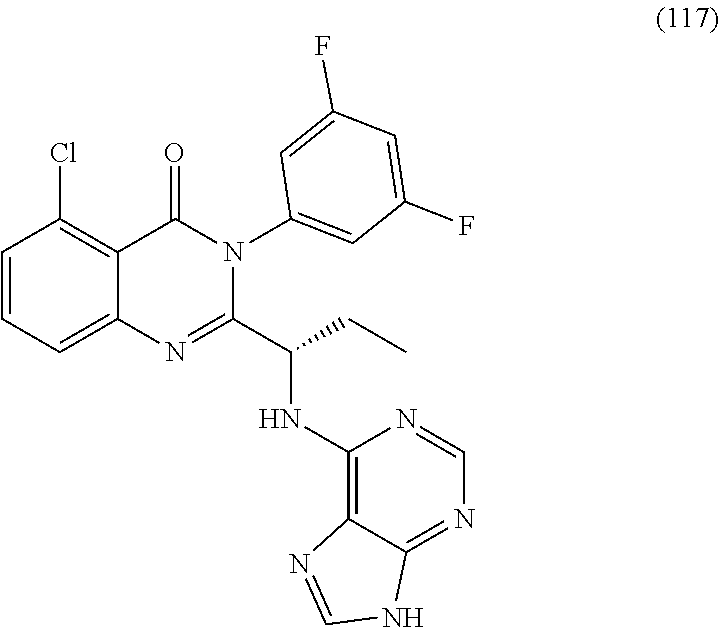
C1=CC=C2C(=C1Cl)C(=O)N(C1=CC(F)=CC(F)=C1)C(C(CC)NC1=C3C(=NC=N1)NC=N3)=N2
